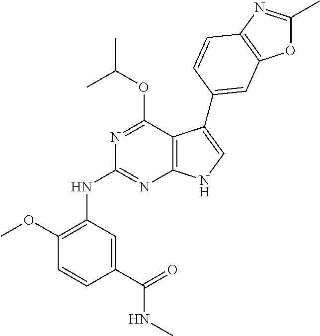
N(C1=NC2=C(C(OC(C)C)=N1)C(C1=CC3=C(N=C(C)O3)C=C1)=CN2)C1=C(OC)C=CC(C(NC)=O)=C1
